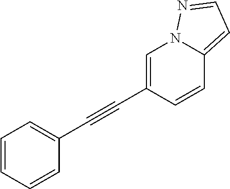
C1=C(C#CC2=CC=CC=C2)C=CC2=CC=NN12
